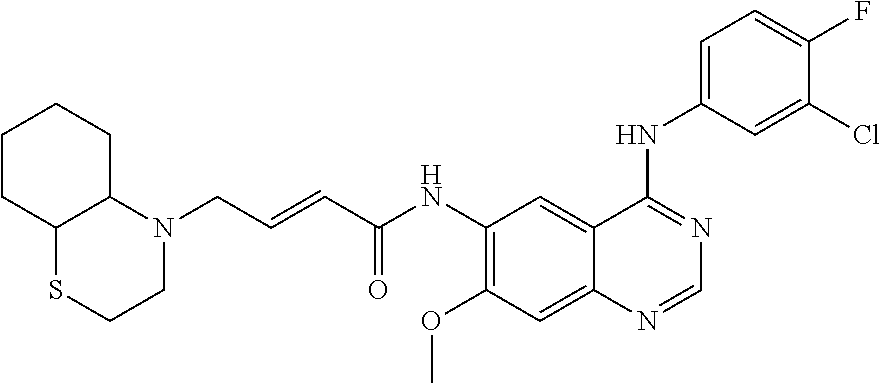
N1(CC=CC(NC2=C(OC)C=C3C(=C2)C(NC2=CC=C(F)C(Cl)=C2)=NC=N3)=O)C2C(SCC1)CCCC2
